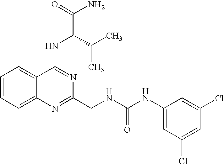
C1=CC=C2C(=C1)C(NC(C(N)=O)C(C)C)=NC(CNC(NC1=CC(Cl)=CC(Cl)=C1)=O)=N2
